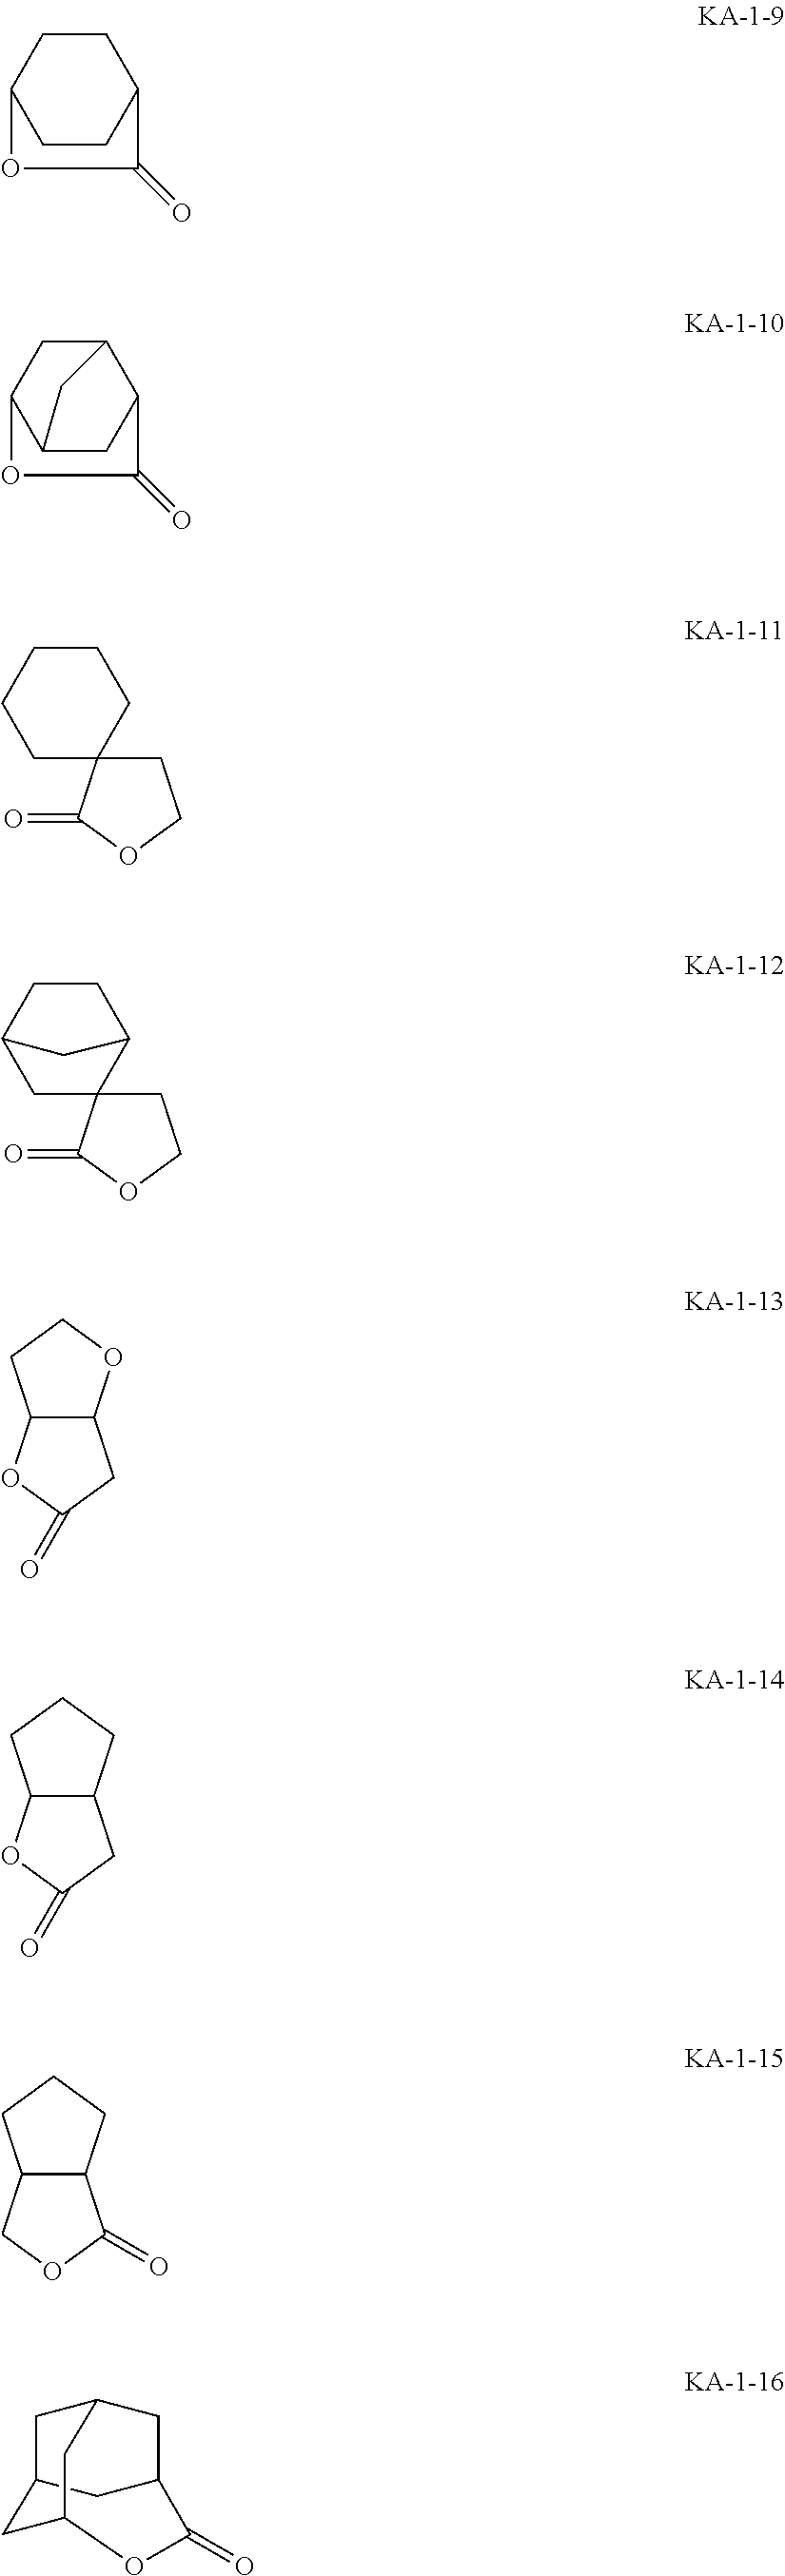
C1CC2CCC1C(=O)O2.C1C2CC3C1CC2C(=O)O3.C1C2(C(=O)OC1)CCCCC2.C1C2CCC(C2)C12CCOC2=O.C12C(OCC1)CC(=O)O2.C12C(CCC1)CC(=O)O2.C12C(CCC1)C(=O)OC2.C12CC3CC(OC(=O)C(C1)C3)C2
